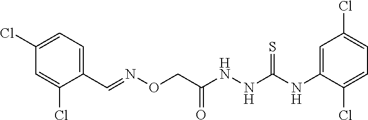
C1(C=NOCC(NNC(=S)NC2=CC(Cl)=CC=C2Cl)=O)=CC=C(Cl)C=C1Cl
